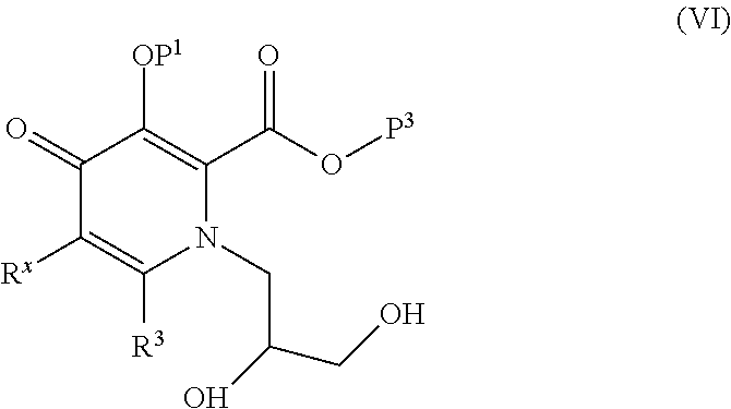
C1(=O)C([Rx])=C([R3])N(CC(O)CO)C(C(O[P3])=O)=C1[OP1]
